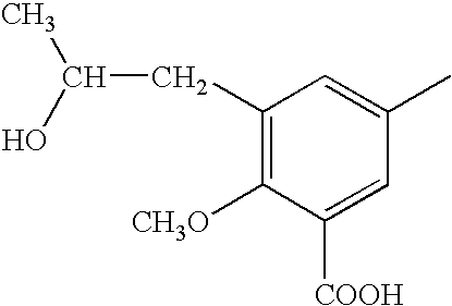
C1(CC(C)O)=C([CH3O])C([COOH])=CC(C)=C1
